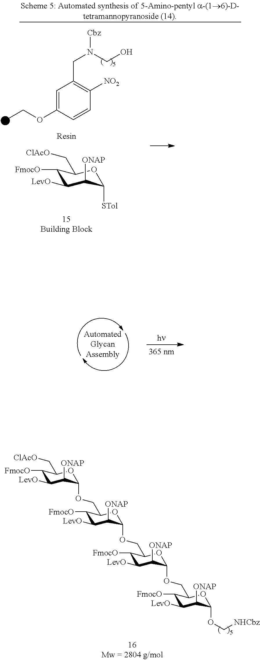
C1([FmocO])C([LevO])C([ONAP])C(OCC2C([FmocO])C([LevO])C([ONAP])C(OCC3C([FmocO])C([LevO])C([ONAP])C(OCC4C([FmocO])C([LevO])C([ONAP])C(OC[NHCbz])O4)O3)O2)OC1C[ClAcO].C1=C(OCC)C=CC([NO2])=C1CN(CO)[Cbz].C1([FmocO])C([LevO])C([ONAP])C([STol])OC1C[ClAcO]
